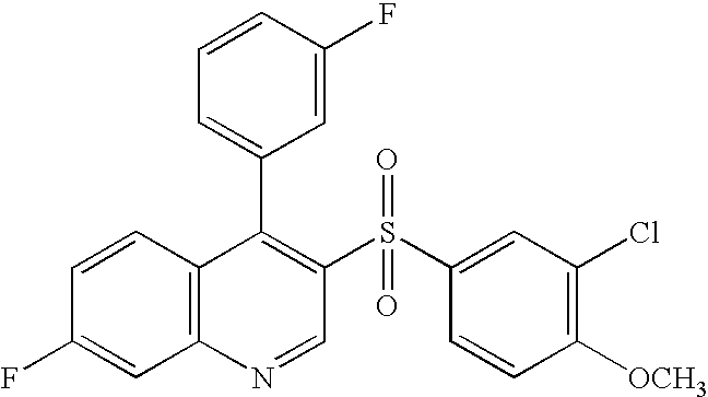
C12=C(C=CC(F)=C1)C(C1=CC=CC(F)=C1)=C(S(C1=CC(Cl)=C([OCH3])C=C1)(=O)=O)C=N2
